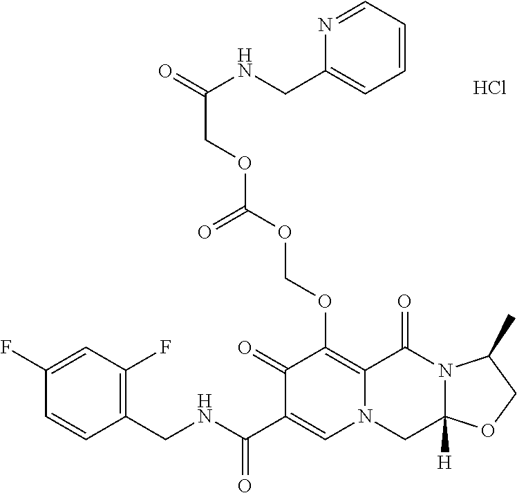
C1(F)=CC(F)=C(CNC(C2=CN3C(=C(OCOC(OCC(=O)NCC4=CC=CC=N4)=O)C2=O)C(=O)N2C([H])(C3)OCC2C)=O)C=C1.Cl
